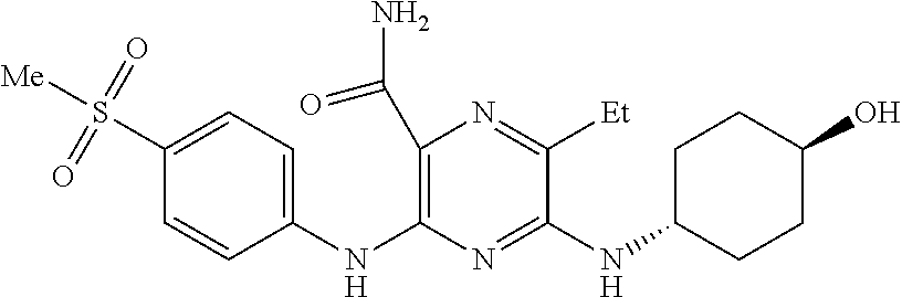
N(C1=NC(NC2=CC=C(S([Me])(=O)=O)C=C2)=C(C(N)=O)N=C1[Et])C1CCC(O)CC1
